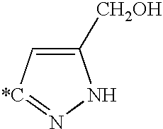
C1([CH2OH])=C[*C]=NN1
